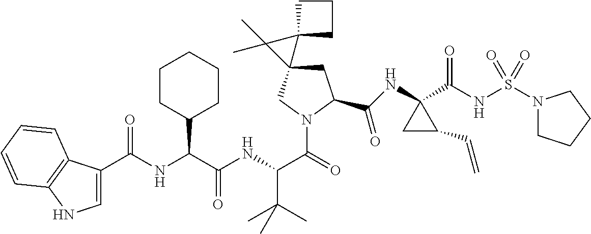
C(=O)(NC(C(NC(C(=O)N1CC2(CC1C(NC1(C(NS(N3CCCC3)(=O)=O)=O)CC1C=C)=O)C1(C2(C)C)CCC1)C(C)(C)C)=O)C1CCCCC1)C1=CNC2=C1C=CC=C2
